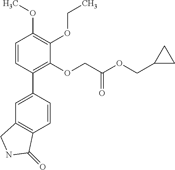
C1=C(C2=C(OCC(OCC3CC3)=O)C(OCC)=C(OC)C=C2)C=CC2=C1CNC2=O
